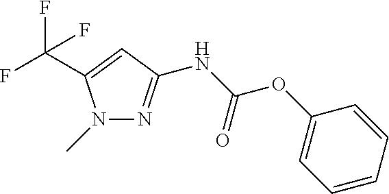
N1(C)N=C(NC(OC2=CC=CC=C2)=O)C=C1C(F)(F)F
